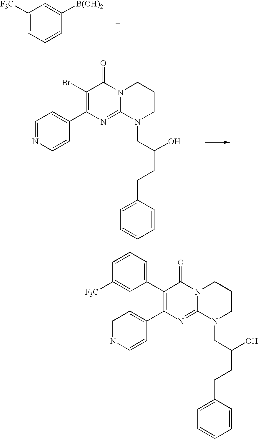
C1([F3C])=CC=CC([B(OH)2])=C1.C1=NC=CC(C2=C(Br)C(=O)N3C(=N2)N(CC(O)CCC2=CC=CC=C2)CCC3)=C1.C1=NC=CC(C2=C(C3=CC=CC([F3C])=C3)C(=O)N3C(=N2)N(CC(O)CCC2=CC=CC=C2)CCC3)=C1
